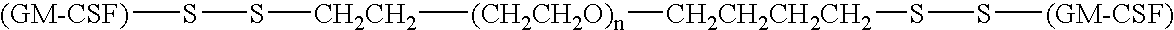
[(CH2CH2O)n]([CH2CH2]SS[(GM-CSF)])[CH2CH2CH2CH2]SS[(GM-CSF)]
